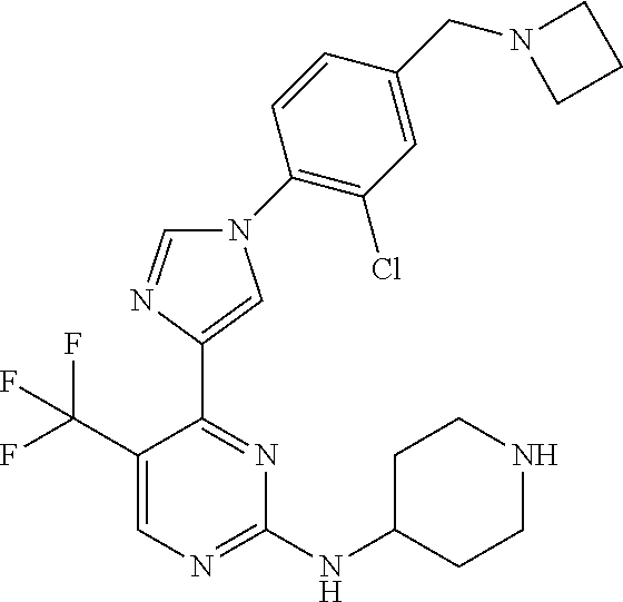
C1(NC2CCNCC2)=NC=C(C(F)(F)F)C(C2=CN(C3=C(Cl)C=C(CN4CCC4)C=C3)C=N2)=N1
